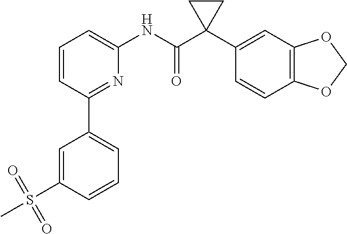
C1=CC(C2=CC=CC(S(C)(=O)=O)=C2)=NC(NC(C2(C3=CC4=C(C=C3)OCO4)CC2)=O)=C1
